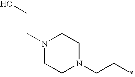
OCCN1CCN(CCC)CC1
